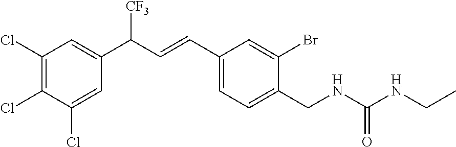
C1(Cl)=C(Cl)C(Cl)=CC(C([CF3])C=CC2=CC=C(CNC(NCC)=O)C(Br)=C2)=C1
